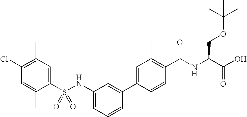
C1(Cl)=C(C)C=C(S(NC2=CC=CC(C3=CC(C)=C(C(NC(C(O)=O)COC(C)(C)C)=O)C=C3)=C2)(=O)=O)C(C)=C1
